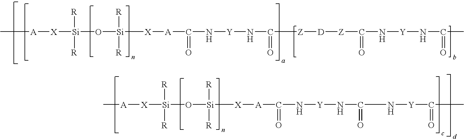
C[A][X][Si](O[Si]([X][A]C(N[Y]NC([Z][D][Z]C(N[Y]NC(C)=O)=O)=O)=O)([R])[R])([R])[R].C[A][X][Si](O[Si]([X][A]C(N[Y]NC(N[Y]C(C)=O)=O)=O)([R])[R])([R])[R]
